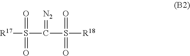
[R17]S(=O)(=O)C(=[N2])S(=O)(=O)[R18]
